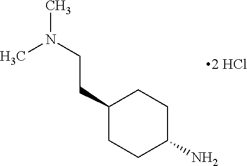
C1(CCN(C)C)CCC(N)CC1
